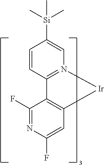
C1=CC2=N(C=C1[Si](C)(C)C)[Ir]C1=C2C(F)=NC(F)=C1
